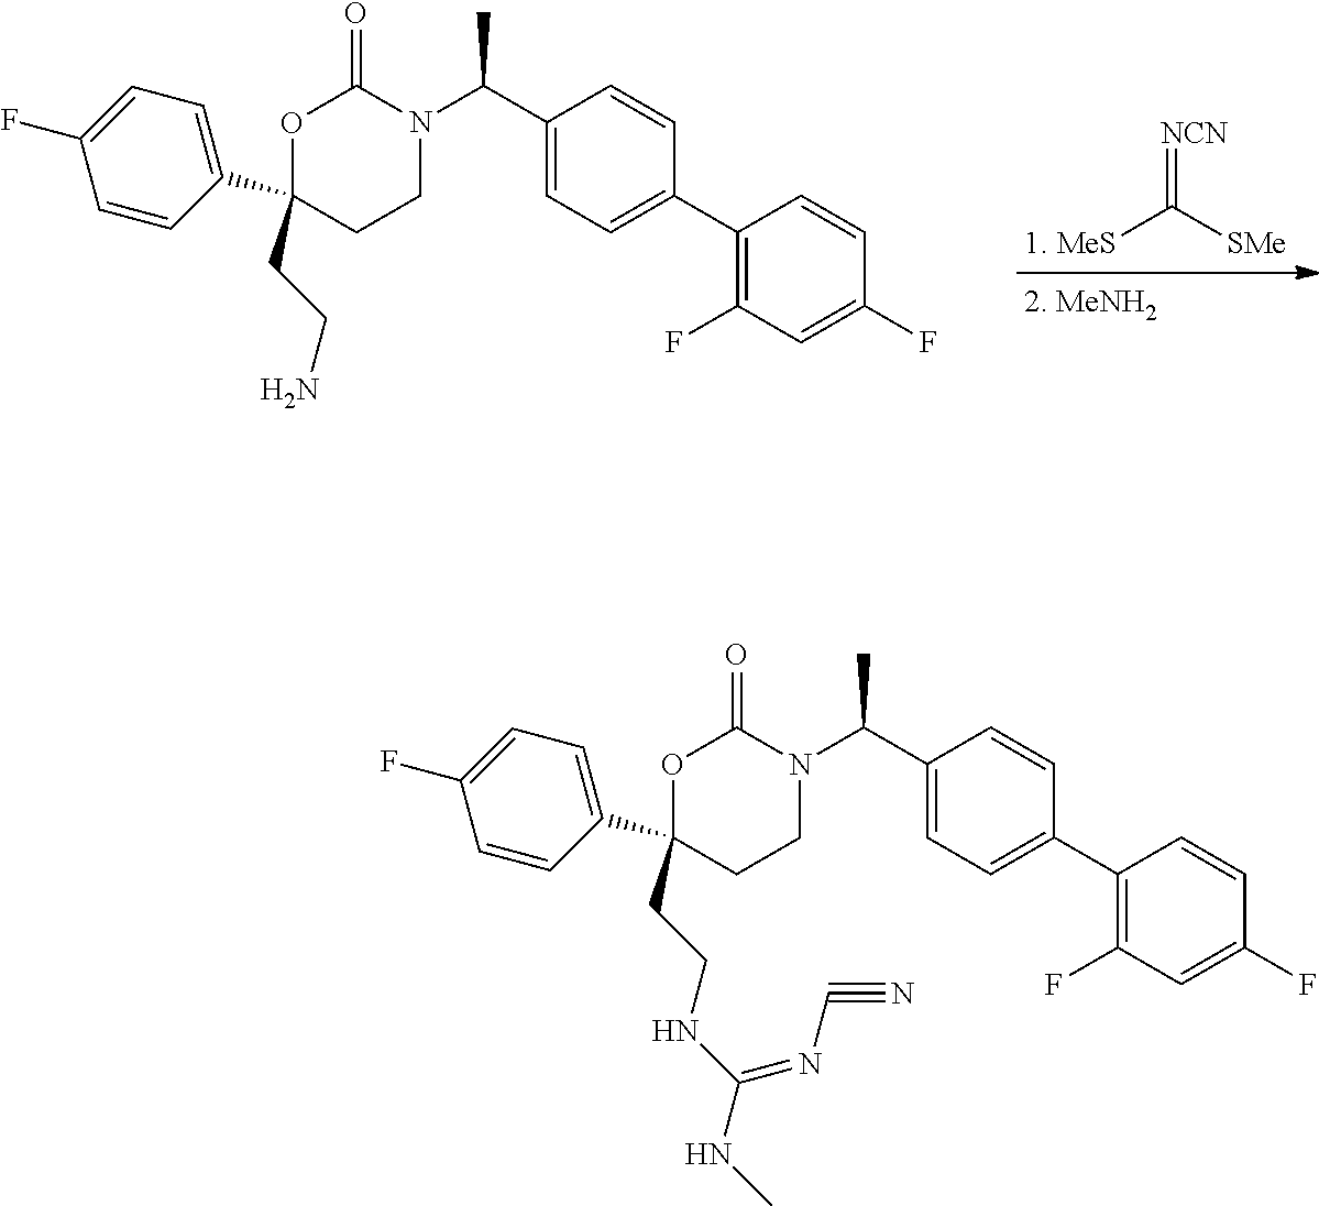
[MeS]C(=[NCN])[SMe].C1(C2=CC=C(F)C=C2)(CCN)CCN(C(C2=CC=C(C3=C(F)C=C(F)C=C3)C=C2)C)C(=O)O1.C1(C2=CC=C(F)C=C2)(CCNC(NC)=NC#N)CCN(C(C2=CC=C(C3=C(F)C=C(F)C=C3)C=C2)C)C(=O)O1
